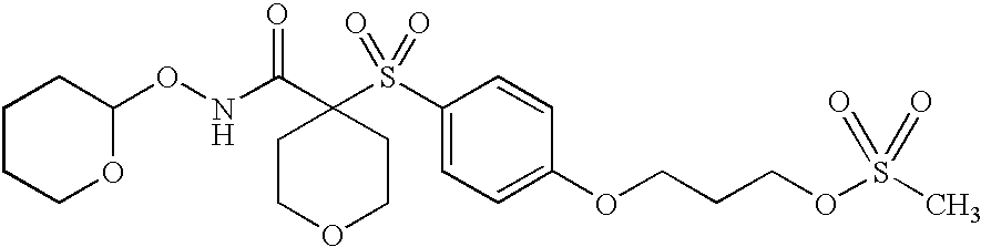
C1COCCC1(C(NOC1CCCCO1)=O)S(C1=CC=C(OCCCOS(C)(=O)=O)C=C1)(=O)=O
